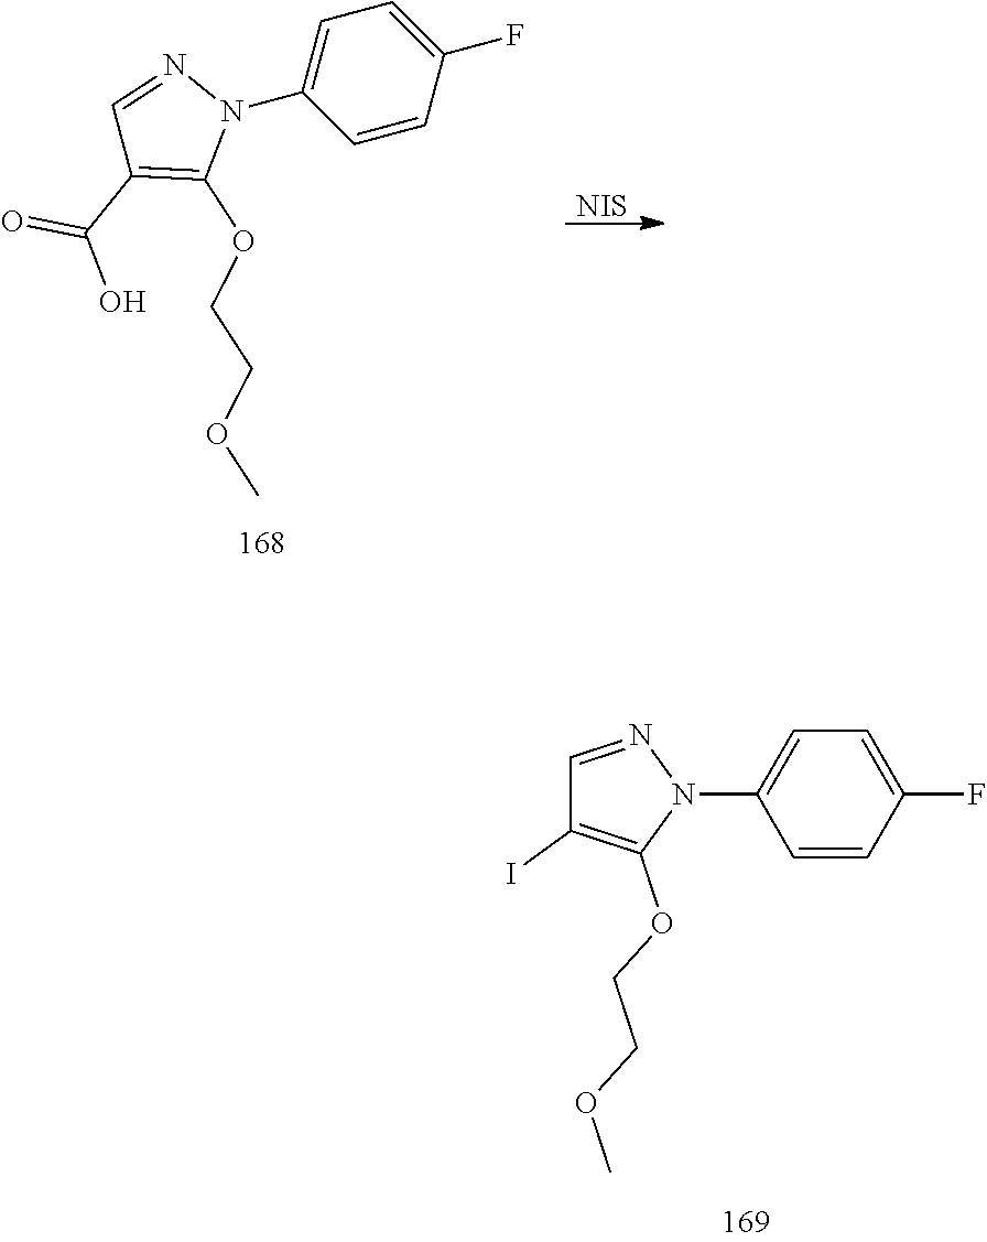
C1=CC(F)=CC=C1N1N=CC(C(O)=O)=C1OCCOC.[NIS].C1=CC(F)=CC=C1N1N=CC(I)=C1OCCOC
